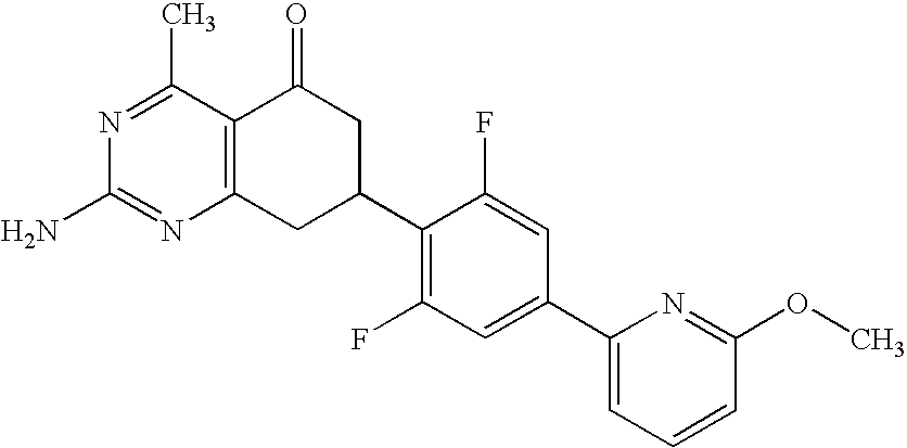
C12=C(CC(C3=C(F)C=C(C4=CC=CC(OC)=N4)C=C3F)CC1=O)N=C(N)N=C2C
